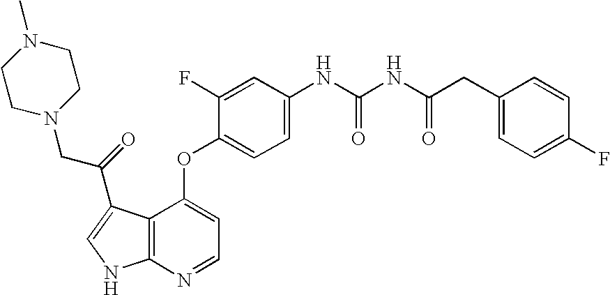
C1=C(F)C(OC2=CC=NC3=C2C(C(CN2CCN(C)CC2)=O)=CN3)=CC=C1NC(NC(CC1=CC=C(F)C=C1)=O)=O
